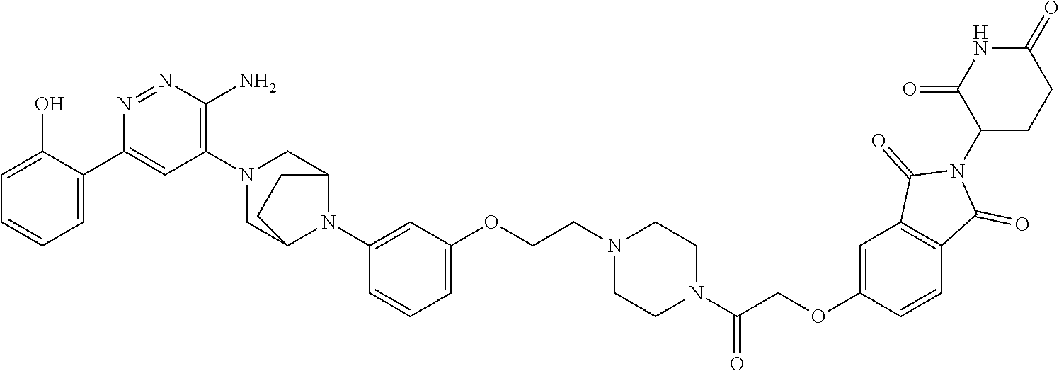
C1=C(O)C(C2=CC(N3CC4N(C5=CC(OCCN6CCN(C(=O)COC7=CC8=C(C=C7)C(=O)N(C7CCC(=O)NC7=O)C8=O)CC6)=CC=C5)C(C3)CC4)=C(N)N=N2)=CC=C1
